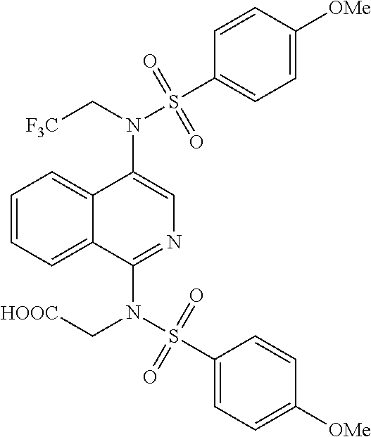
N(C1=CN=C(N(S(C2=CC=C([OMe])C=C2)(=O)=O)C[HOOC])C2=CC=CC=C12)(C[F3C])S(C1=CC=C([OMe])C=C1)(=O)=O
